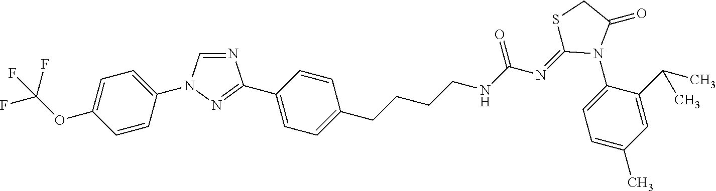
N1=CN(C2=CC=C(OC(F)(F)F)C=C2)N=C1C1=CC=C(CCCCNC(N=C2SCC(=O)N2C2=CC=C(C)C=C2C(C)C)=O)C=C1
